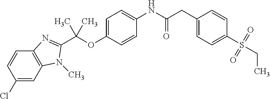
C1=C(OC(C)(C)C2=NC3=C(C=C(Cl)C=C3)N2C)C=CC(NC(CC2=CC=C(S(=O)(=O)CC)C=C2)=O)=C1
